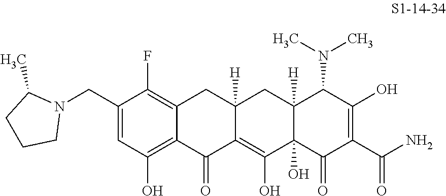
C1(CN2C(C)CCC2)=CC(O)=C2C(=C1F)CC1([H])C(=C(O)C3(O)C([H])(C1)C(N(C)C)C(O)=C(C(N)=O)C3=O)C2=O
